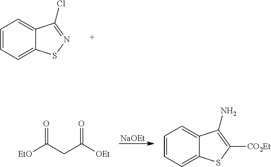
C1=CC=C2C(=C1)C(Cl)=NS2.[EtO]C(CC([OEt])=O)=O.[NaOEt].C1=CC=C2C(=C1)C(N)=C([CO2Et])S2
